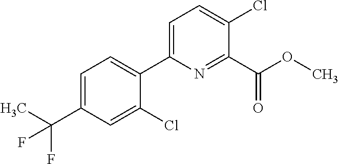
C(C1=CC=C(C2=CC=C(Cl)C(C(OC)=O)=N2)C(Cl)=C1)(C)(F)F
